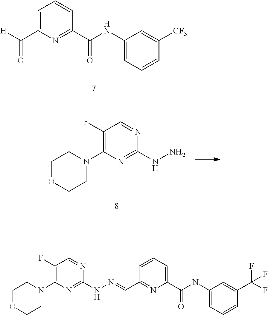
C1=C(C([H])=O)N=C(C(NC2=CC=CC([CF3])=C2)=O)C=C1.C1(F)=C(N2CCOCC2)N=C(NN)N=C1.C1(F)=C(N2CCOCC2)N=C(NN=CC2=NC(C(NC3=CC=CC(C(F)(F)F)=C3)=O)=CC=C2)N=C1
